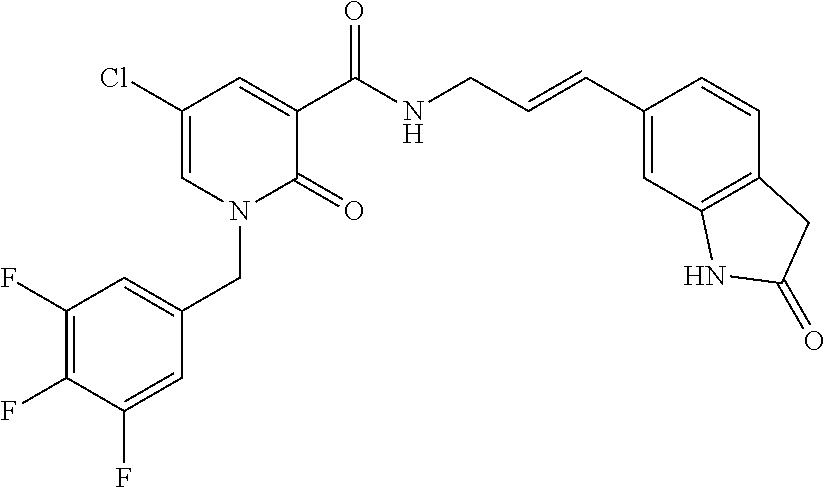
C1(F)=C(F)C(F)=CC(CN2C(=O)C(C(NCC=CC3=CC4=C(C=C3)CC(=O)N4)=O)=CC(Cl)=C2)=C1
